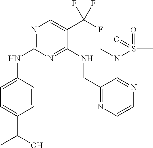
N(C1=NC=C(C(F)(F)F)C(NCC2=NC=CN=C2N(S(=O)(C)=O)C)=N1)C1=CC=C(C(O)C)C=C1
